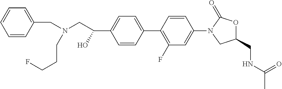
C1=CC(C2=C(F)C=C(N3CC(CNC(=O)C)OC3=O)C=C2)=CC=C1C(CN(CC1=CC=CC=C1)CCCF)O
